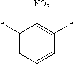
C1(F)=CC=CC(F)=C1[NO2]
